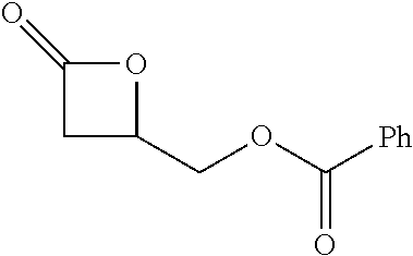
C1(=O)CC(COC([Ph])=O)O1
